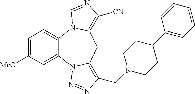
C12=CC=C([MeO])C=C1N1C(=C(CN3CCC(C4=CC=CC=C4)CC3)N=N1)CC1=C([CN])N=CN21
